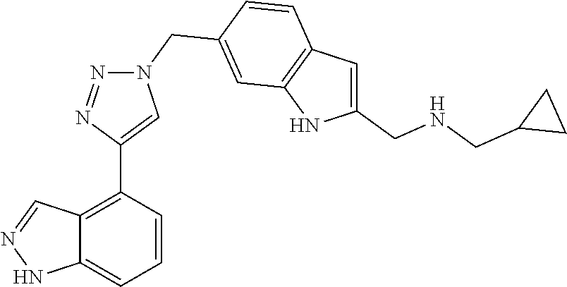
C12=C(C3=CN(CC4=CC5=C(C=C(CNCC6CC6)N5)C=C4)N=N3)C=CC=C1NN=C2
